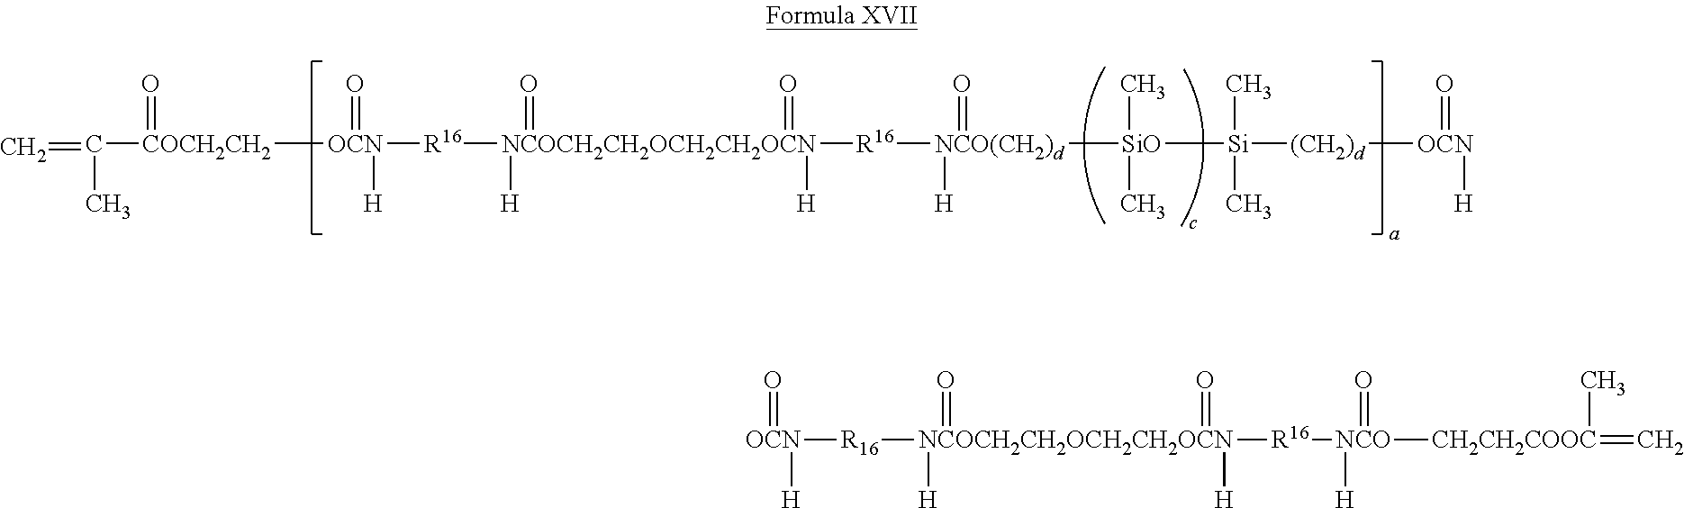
C=C([COCH2CH2](=O)[OCN]([H])(=O)[R16][NCOCH2CH2OCH2CH2OCN]([H])(=O)(=O)([H])[R16][NCO(CH2)d](=O)([H])[SiO](C)(C)[Si]([(CH2)d][OCN](=O)[H])(C)C)C.[NCO]([H])(=O)([CH2CH2COOC](=C)C)[R16][NCOCH2CH2OCH2CH2OCN]([R16][OCN](=O)[H])([H])(=O)([H])=O
